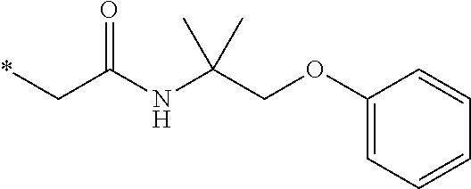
C1(OCC(NC(C*)=O)(C)C)=CC=CC=C1
